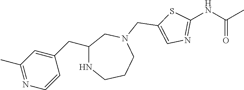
N1CCCN(CC2=CN=C(NC(C)=O)S2)CC1CC1=CC(C)=NC=C1
